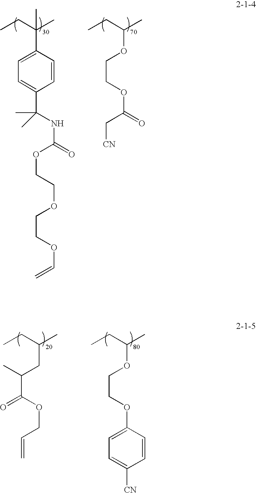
CCC(C)OCCOC(C[CN])=O.CCC(C)(C1=CC=C(C(C)(NC(OCCOCCOC=C)=O)C)C=C1)C.CCC(C)OCCOC1=CC=C([CN])C=C1.CCC(C)CC(C(OCC=C)=O)C
